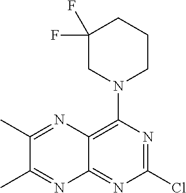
ClC1=NC(N2CCCC(F)(F)C2)=C2C(=N1)N=C(C)C(C)=N2
